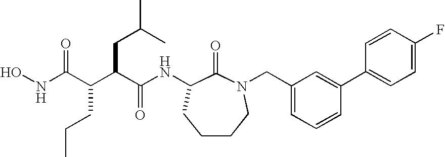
N(C(C(C(CC(C)C)C(NC1C(=O)N(CC2=CC=CC(C3=CC=C(F)C=C3)=C2)CCCC1)=O)CCC)=O)O
